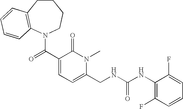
C1CC2=C(N(C(C3=CC=C(CNC(NC4=C(F)C=CC=C4F)=O)N(C)C3=O)=O)CC1)C=CC=C2
